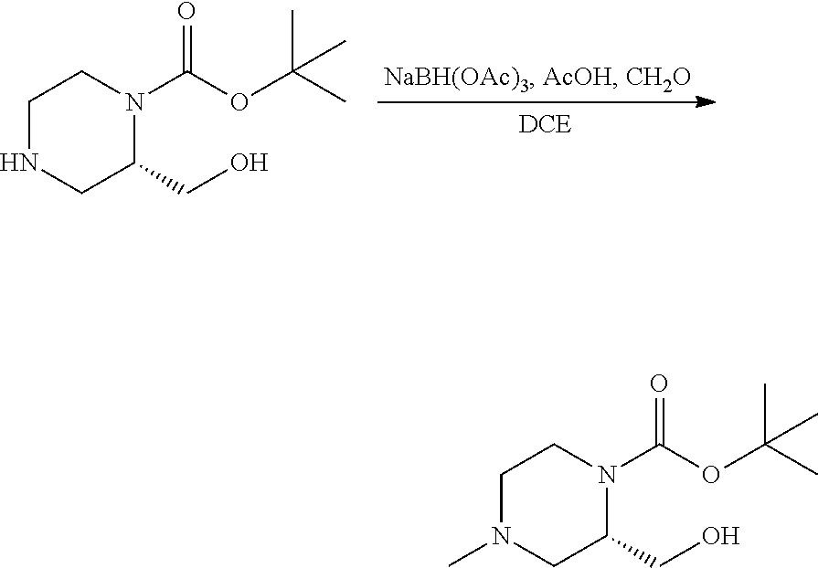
C1NCC(CO)N(C(OC(C)(C)C)=O)C1.C1N(C)CC(CO)N(C(OC(C)(C)C)=O)C1
